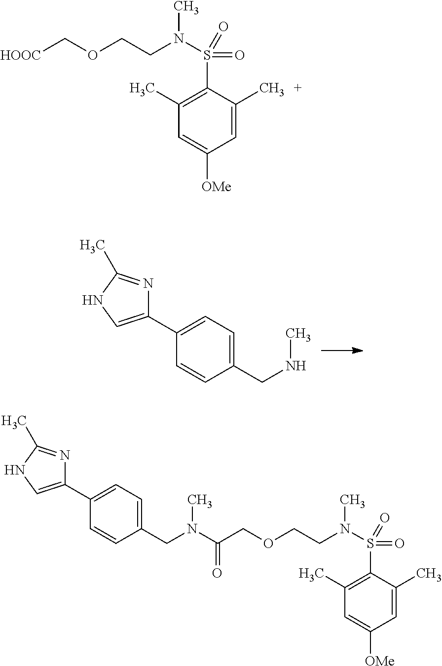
C1(C2=CC=C(CNC)C=C2)=CNC(C)=N1.C1=C(C)C(S(=O)(=O)N(CCOC[HOOC])C)=C(C)C=C1[OMe].C1=C(C)C(S(=O)(=O)N(CCOCC(=O)N(C)CC2=CC=C(C3=CNC(C)=N3)C=C2)C)=C(C)C=C1[OMe]
